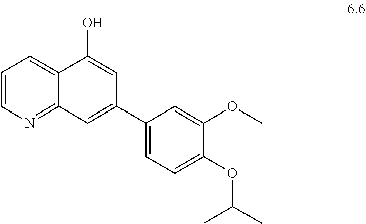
C1=CN=C2C(=C1)C(O)=CC(C1=CC=C(OC(C)C)C(OC)=C1)=C2
